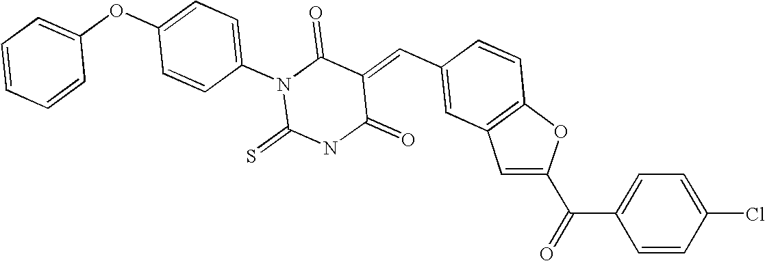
C1=C(C(=O)C2=CC=C(Cl)C=C2)OC2=C1C=C(C=C1C(=O)N(C3=CC=C(OC4=CC=CC=C4)C=C3)C(=S)NC1=O)C=C2
